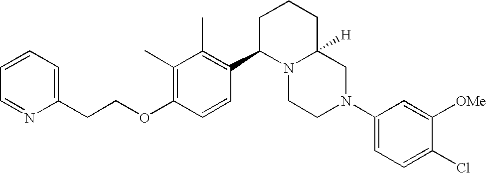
C1(C)=C(OCCC2=CC=CC=N2)C=CC(C2N3C([H])(CCC2)CN(C2=CC=C(Cl)C([OMe])=C2)CC3)=C1C
